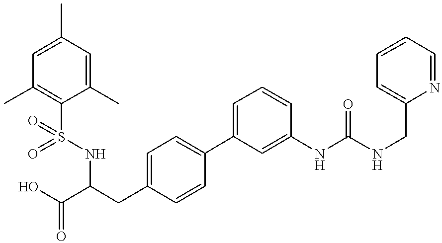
C1=C(CC(NS(C2=C(C)C=C(C)C=C2C)(=O)=O)C(O)=O)C=CC(C2=CC=CC(NC(=O)NCC3=CC=CC=N3)=C2)=C1
